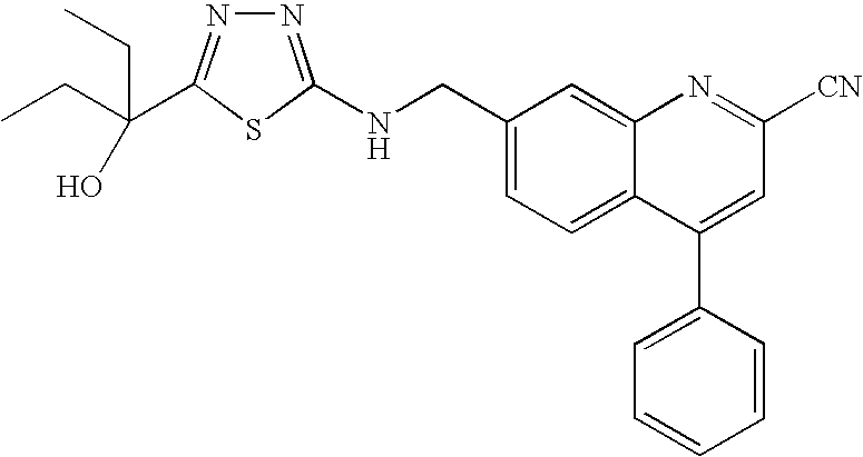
C1(CNC2=NN=C(C(CC)(CC)O)S2)=CC=C2C(=C1)N=C([CN])C=C2C1=CC=CC=C1
